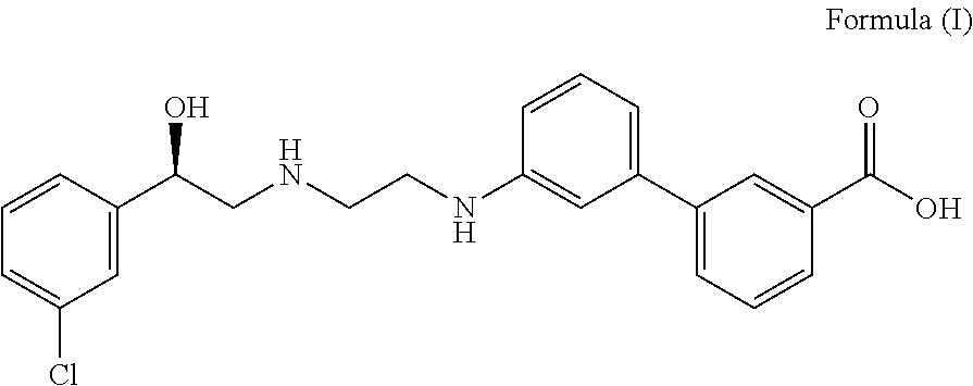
C1(C(CNCCNC2=CC(C3=CC=CC(C(O)=O)=C3)=CC=C2)O)=CC(Cl)=CC=C1
